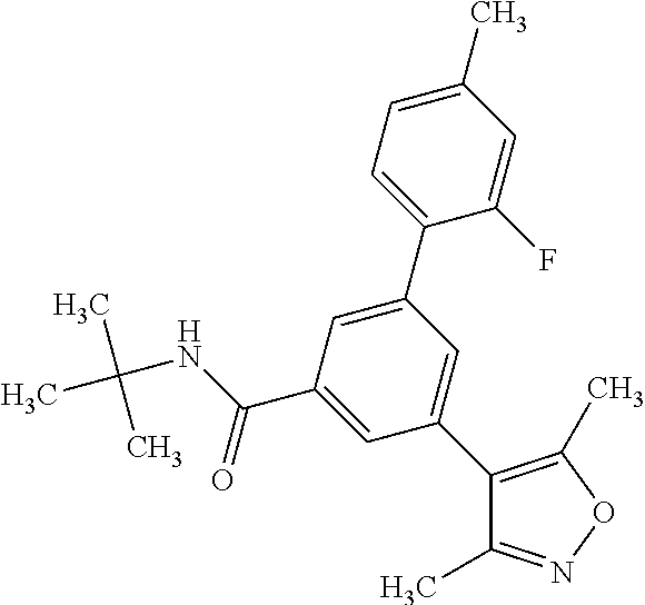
C1(F)=CC(C)=CC=C1C1=CC(C(=O)NC(C)(C)C)=CC(C2=C(C)ON=C2C)=C1
